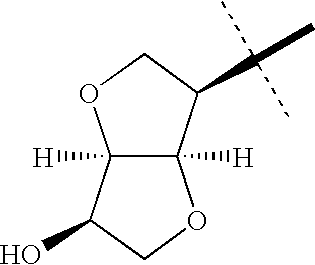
C1OC2([H])C([H])(C1C(C)(C)C)OCC2O
